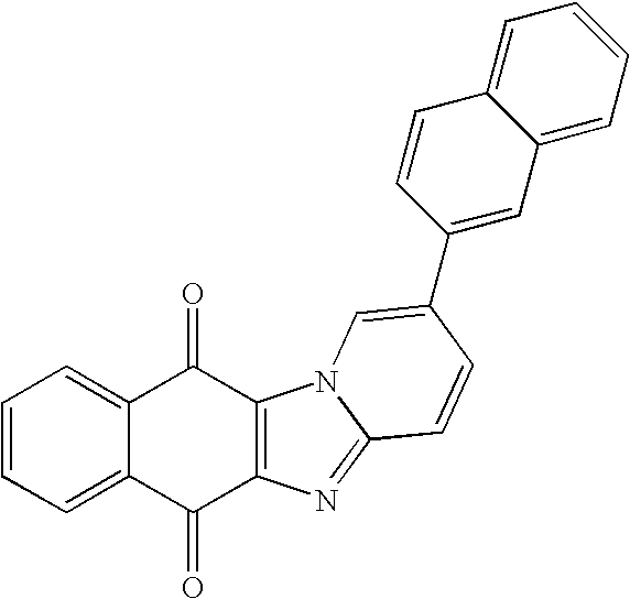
C1=CC=C2C(=C1)C(=O)C1=C(C2=O)N=C2N1C=C(C1=CC3=CC=CC=C3C=C1)C=C2
